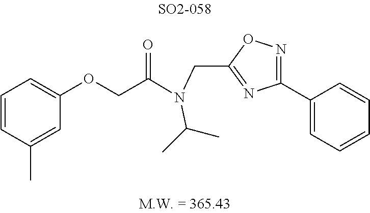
C1(C2=CC=CC=C2)=NOC(CN(C(COC2=CC=CC(C)=C2)=O)C(C)C)=N1
